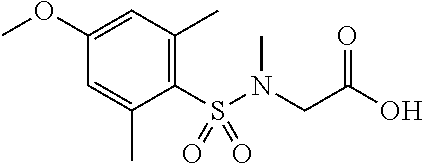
C1(OC)=CC(C)=C(S(N(CC(O)=O)C)(=O)=O)C(C)=C1
